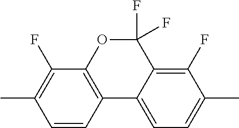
C1(F)=C2C(=CC=C1C)C1=C(OC2(F)F)C(F)=C(C)C=C1
